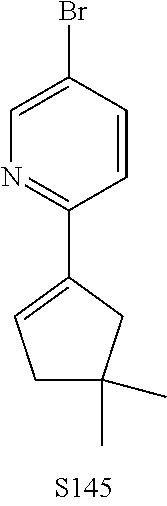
C1(C2=NC=C(Br)C=C2)=CCC(C)(C)C1
